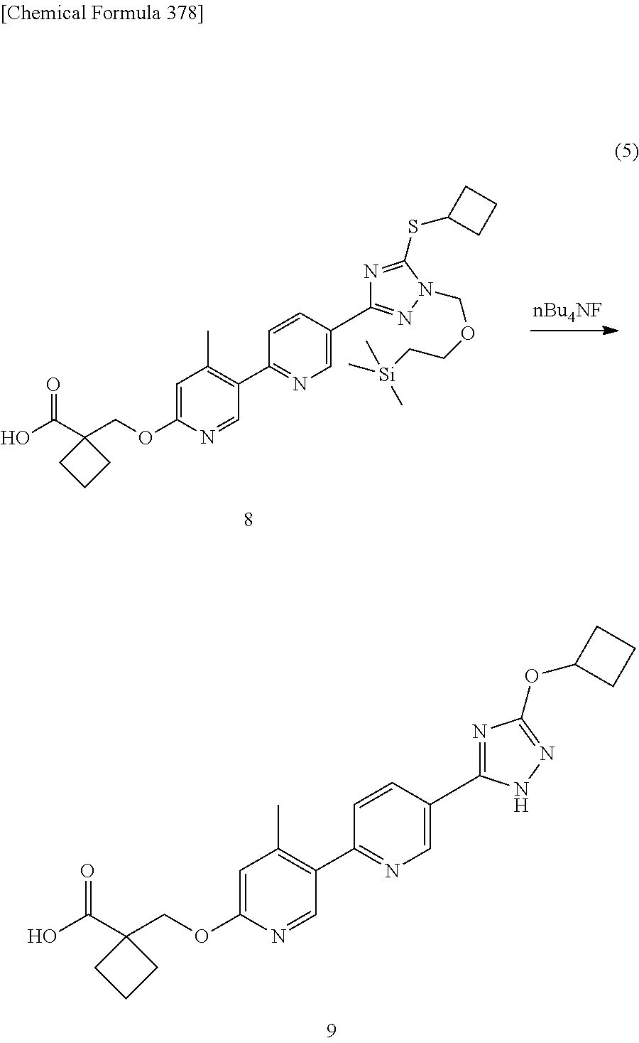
C1=C(C2=NC(OC3CCC3)=NN2)C=CC(C2=C(C)C=C(OCC3(C(O)=O)CCC3)N=C2)=N1.C1=C(C2=NN(COCC[Si](C)(C)C)C(SC3CCC3)=N2)C=CC(C2=C(C)C=C(OCC3(C(O)=O)CCC3)N=C2)=N1
